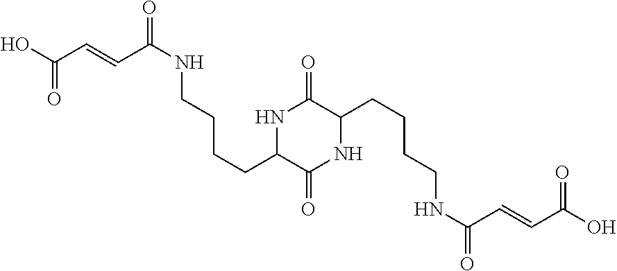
O=C(O)C=CC(NCCCCC1C(=O)NC(CCCCNC(=O)C=CC(O)=O)C(=O)N1)=O
